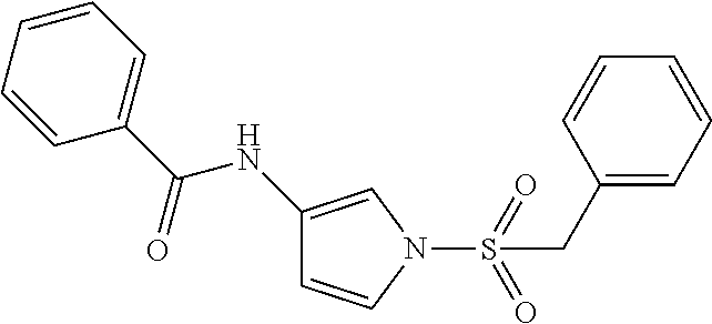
C(S(=O)(=O)N1C=C(NC(C2=CC=CC=C2)=O)C=C1)C1=CC=CC=C1
